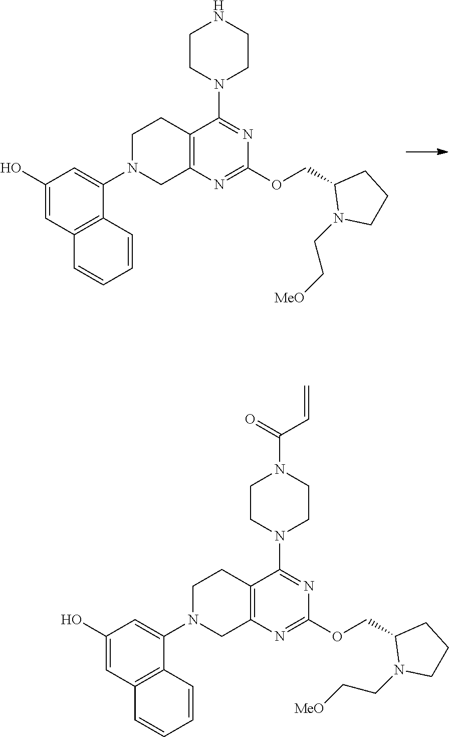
C12=C(N=C(OCC3N(CC[MeO])CCC3)N=C1N1CCNCC1)CN(C1=CC(O)=CC3=C1C=CC=C3)CC2.C12=C(N=C(OCC3N(CC[MeO])CCC3)N=C1N1CCN(C(C=C)=O)CC1)CN(C1=CC(O)=CC3=C1C=CC=C3)CC2
